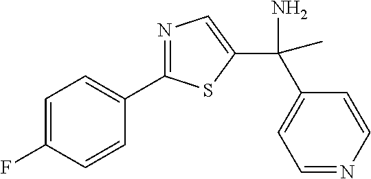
C1=C(F)C=CC(C2=NC=C(C(N)(C3=CC=NC=C3)C)S2)=C1
